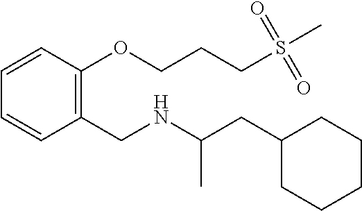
C1(OCCCS(C)(=O)=O)=C(CNC(CC2CCCCC2)C)C=CC=C1
